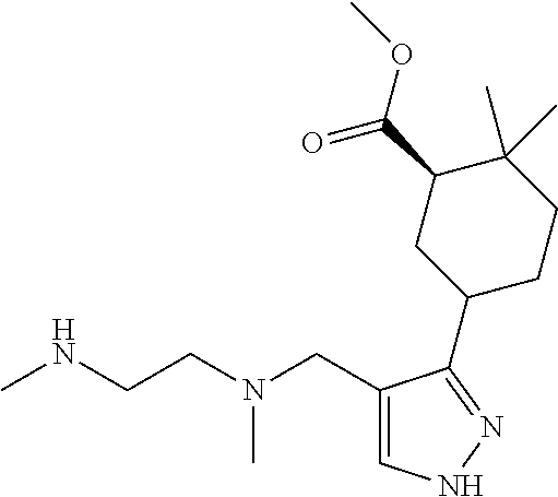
CNCCN(CC1=CNN=C1C1CCC(C)(C)C(C(OC)=O)C1)C
